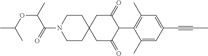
C1CN(C(=O)C(OC(C)C)C)CCC12CC(=O)C(C1=C(C)C=C(C#CC)C=C1C)C(=O)C2
